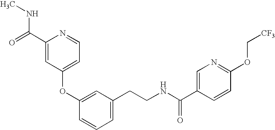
C1(OC2=CC(CCNC(=O)C3=CN=C(OC[CF3])C=C3)=CC=C2)=CC=NC(C(NC)=O)=C1
